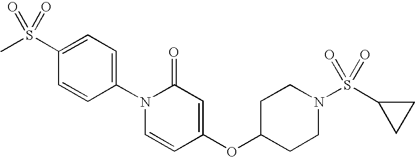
C1=C(S(C)(=O)=O)C=CC(N2C=CC(OC3CCN(S(C4CC4)(=O)=O)CC3)=CC2=O)=C1
